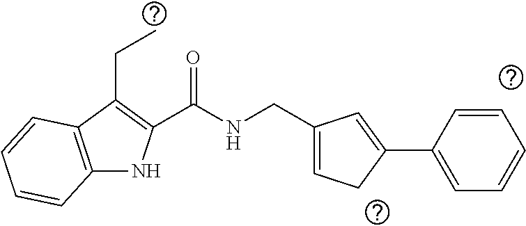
C12=C(C(CC)=C(C(NCC3=CCC(C4=CC=CC=C4)=C3)=O)N1)C=CC=C2
